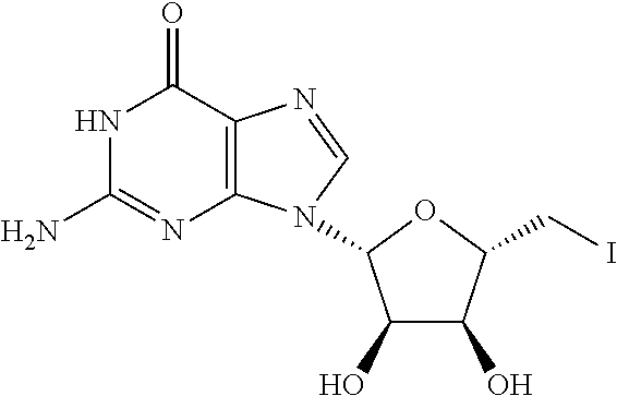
C12=C(C(=O)NC(N)=N1)N=CN2C1C(O)C(O)C(CI)O1
